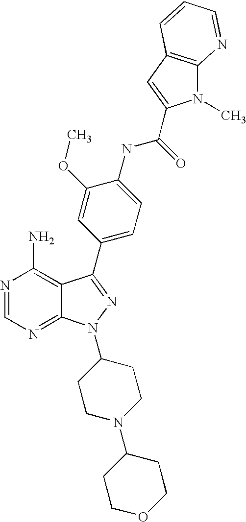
N1=CN=C2C(=C1N)C(C1=CC=C(NC(=O)C3=CC4=C(N3C)N=CC=C4)C(OC)=C1)=NN2C1CCN(C2CCOCC2)CC1
